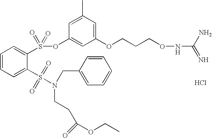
Cl.C1=C(S(N(CCC(OCC)=O)CC2=CC=CC=C2)(=O)=O)C(S(=O)(OC2=CC(OCCCONC(=N)N)=CC(C)=C2)=O)=CC=C1
